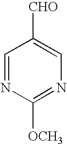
C1=NC([OCH3])=NC=C1[CHO]
